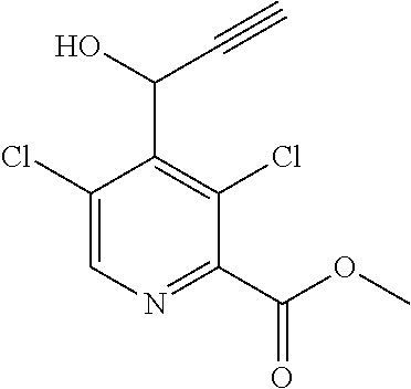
C1(C(O)C#C)=C(Cl)C(C(=O)OC)=NC=C1Cl
